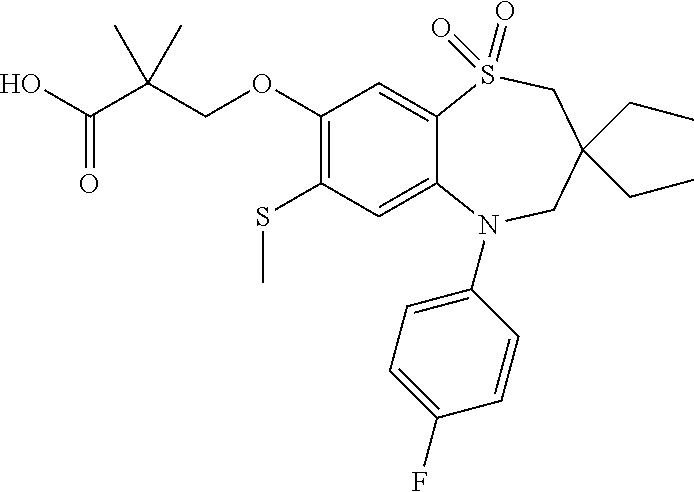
C1=C(F)C=CC(N2C3=CC(SC)=C(OCC(C(O)=O)(C)C)C=C3S(=O)(=O)CC(CC)(CC)C2)=C1
